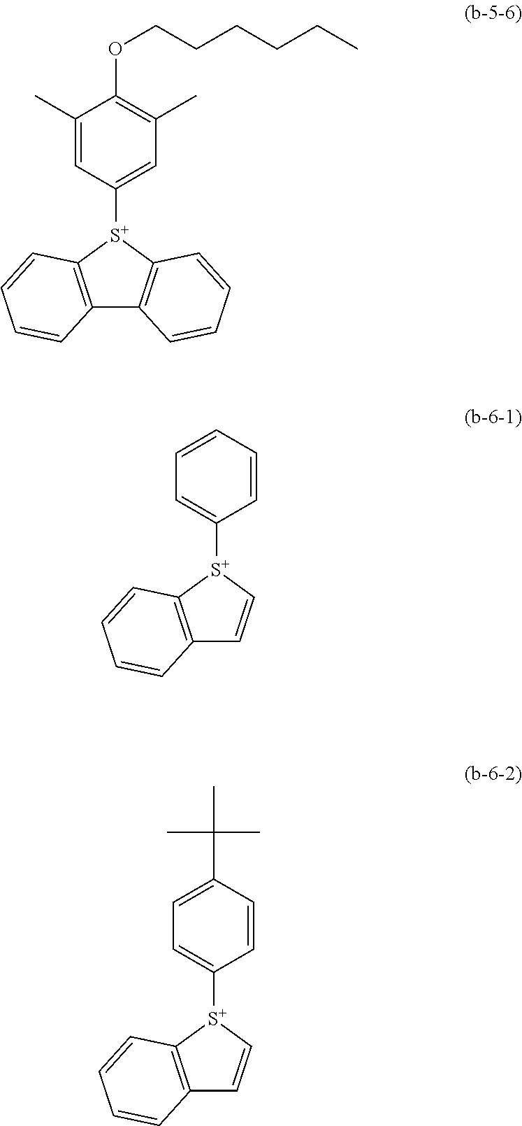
C12=C([S+](C3=CC(C)=C(OCCCCCC)C(C)=C3)C3=C1C=CC=C3)C=CC=C2.C12=C([S+](C3=CC=CC=C3)C=C1)C=CC=C2.C12=C([S+](C3=CC=C(C(C)(C)C)C=C3)C=C1)C=CC=C2
